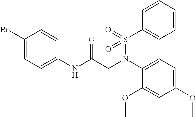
C1(Br)=CC=C(NC(CN(C2=CC=C(OC)C=C2OC)S(=O)(C2=CC=CC=C2)=O)=O)C=C1
